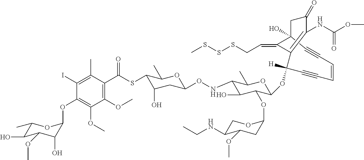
C1#CC=CC#CC(OC2C(OC3CC(OC)C(NCC)CO3)C(O)C(NOC3CC(O)C(SC(C4=C(OC)C(OC)=C(OC5C(O)C(OC)C(O)C(C)O5)C(I)=C4C)=O)C(C)O3)C(C)O2)([H])C2=C(NC(OC)=O)C(=O)CC1(O)C2=CCSSSC
